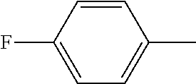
C1(F)=CC=C(C)C=C1
